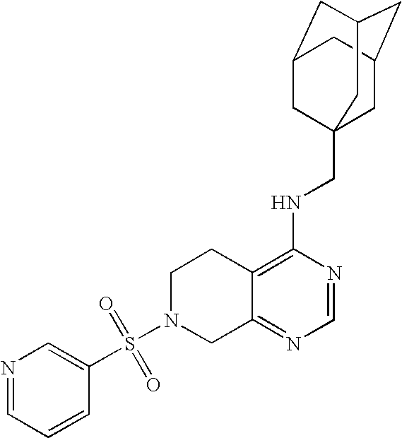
S(N1CC2=NC=NC(NCC34CC5CC(CC(C3)C5)C4)=C2CC1)(=O)(C1=CN=CC=C1)=O
